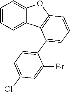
C1=CC=C2C(=C1)OC1=C2C(C2=CC=C(Cl)C=C2Br)=CC=C1
